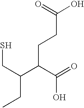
C(C(C(=O)O)CCC(O)=O)(CS)CC
